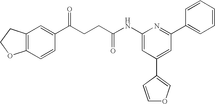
C1(NC(CCC(C2=CC3=C(C=C2)OCC3)=O)=O)=CC(C2=COC=C2)=CC(C2=CC=CC=C2)=N1
